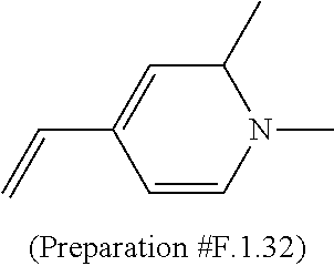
C1(C)C=C(C=C)C=CN1C
